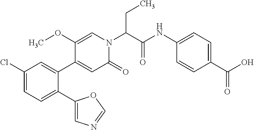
C1(Cl)=CC=C(C2=CN=CO2)C(C2=CC(=O)N(C(C(NC3=CC=C(C(O)=O)C=C3)=O)CC)C=C2OC)=C1
